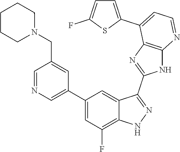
C1=NC=C(C2=CC(F)=C3C(=C2)C(C2=NC4=C(N2)N=CC=C4C2=CC=C(F)S2)=NN3)C=C1CN1CCCCC1
